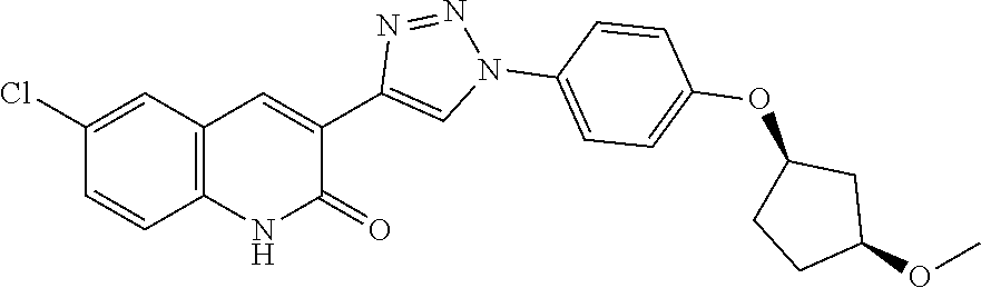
C1=CC2=C(C=C1Cl)C=C(C1=CN(C3=CC=C(OC4CCC(OC)C4)C=C3)N=N1)C(=O)N2
